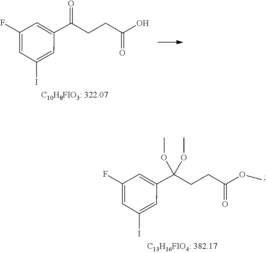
C(=O)(CCC(O)=O)C1=CC(F)=CC(I)=C1.C(CCC(OC)=O)(C1=CC(F)=CC(I)=C1)(OC)OC
